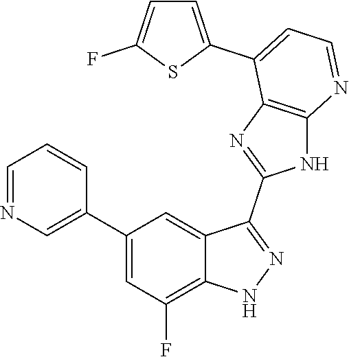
C1=NC=C(C2=CC(F)=C3C(=C2)C(C2=NC4=C(N2)N=CC=C4C2=CC=C(F)S2)=NN3)C=C1
